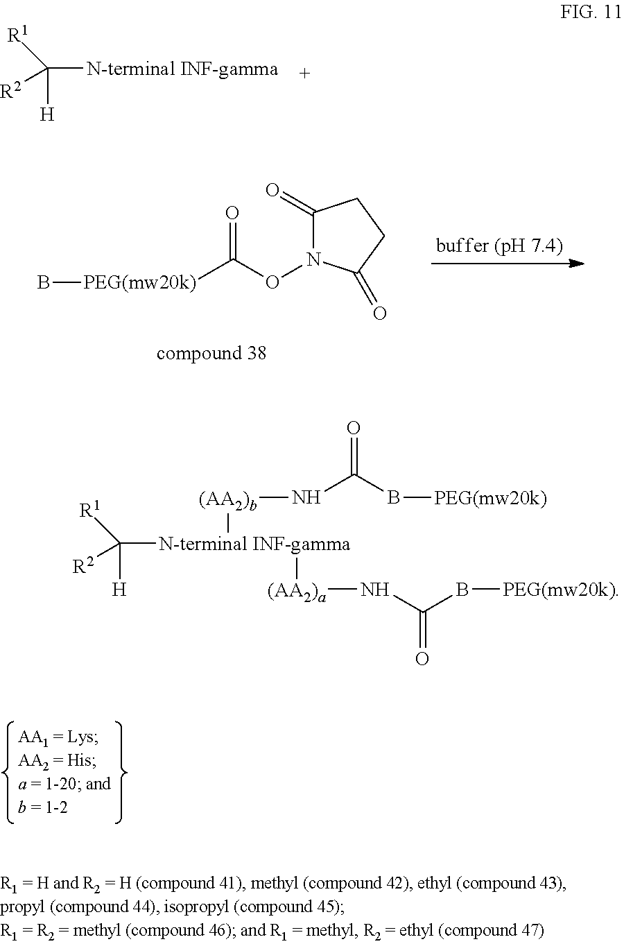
[R1]C([R2])([N-terminal INF-gamma])[H].C1(=O)N(OC([PEG(mw20k)]B)=O)C(=O)CC1.[R1]C([R2])([N-terminal INF-gamma]([(AA2)b]NC(B[PEG(mw20k)])=O)[(AA2)a]NC(B[PEG(mw20k)])=O)[H]
